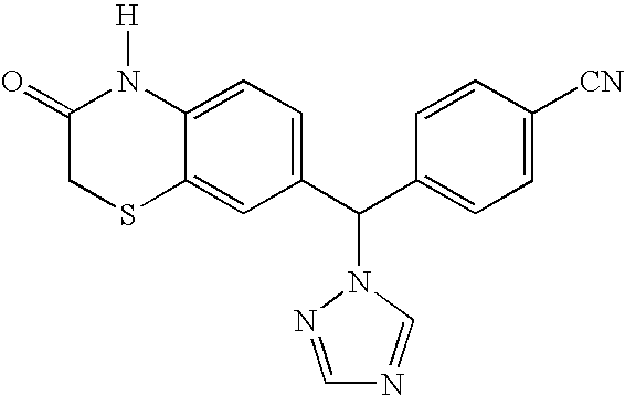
C12=CC(C(C3=CC=C([CN])C=C3)N3C=NC=N3)=CC=C1N([H])C(=O)CS2
